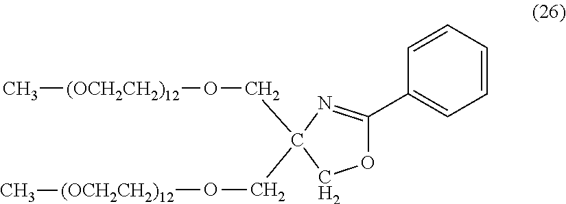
C[(OCH2CH2)12]OCC1(CO[(OCH2CH2)12]C)COC(C2=CC=CC=C2)=N1
